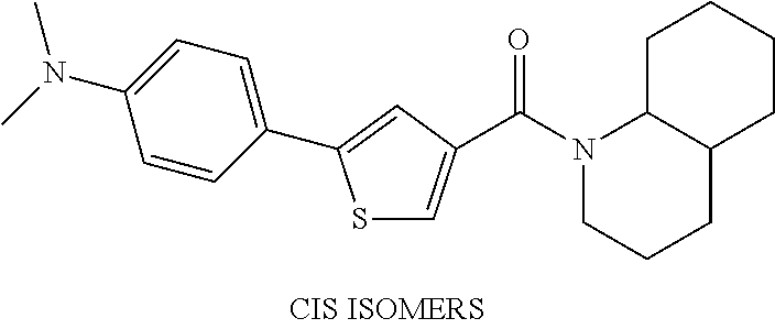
S1C=C(C(N2CCCC3C2CCCC3)=O)C=C1C1=CC=C(N(C)C)C=C1
